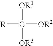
C([R])([OR2])([OR1])[OR3]
